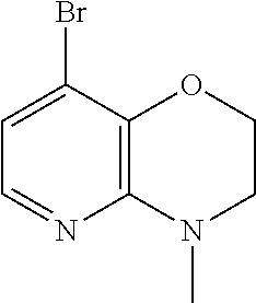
C1(Br)=CC=NC2=C1OCCN2C
